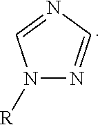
N1([R])N=CN=C1
